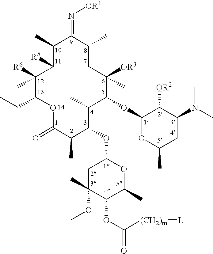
O1C(=O)C(C)C(OC2CC(C)(OC)C(OC([(CH2)m][L])=O)C(C)O2)C(C)C(OC2OC(C)CC(N(C)C)C2[OR2])C(C)([OR3])CC(C)C(=N[OR4])C(C)C([R5])C(C)([R6])C1CC
